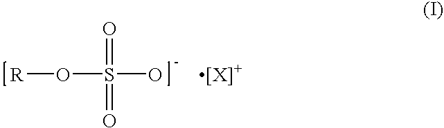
[R]OS(=O)(O)=O
